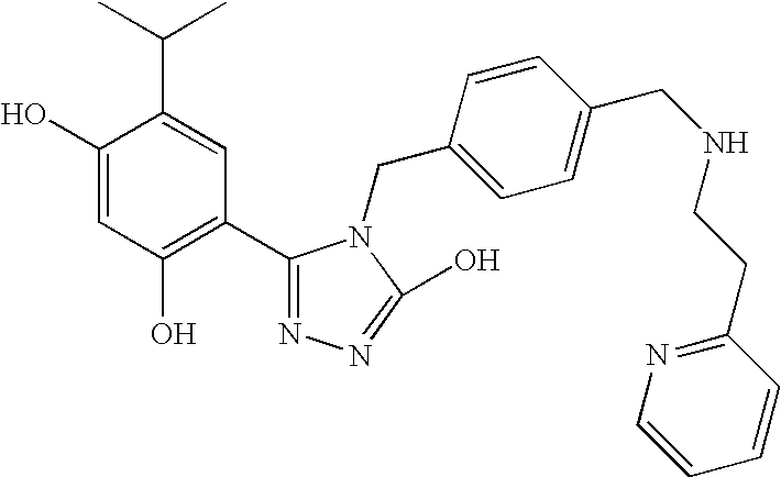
C1(O)=CC(O)=C(C2=NN=C(O)N2CC2=CC=C(CNCCC3=NC=CC=C3)C=C2)C=C1C(C)C
